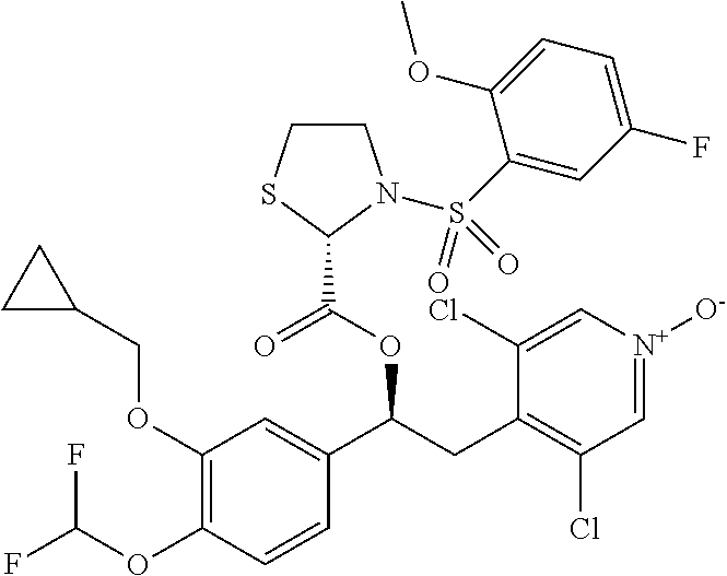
C1(OCC2CC2)=C(OC(F)F)C=CC(C(CC2=C(Cl)C=[N+]([O-])C=C2Cl)OC(=O)C2N(S(C3=CC(F)=CC=C3OC)(=O)=O)CCS2)=C1
